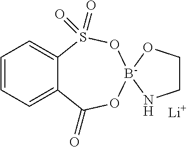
C1=CC=C2C(=C1)S(=O)(=O)O[B-]1(OC2=O)NCCO1.[Li]
